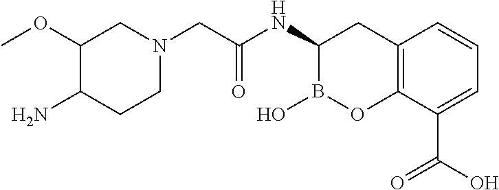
C1(OC)C(N)CCN(CC(NC2B(O)OC3=C(C2)C=CC=C3C(O)=O)=O)C1
